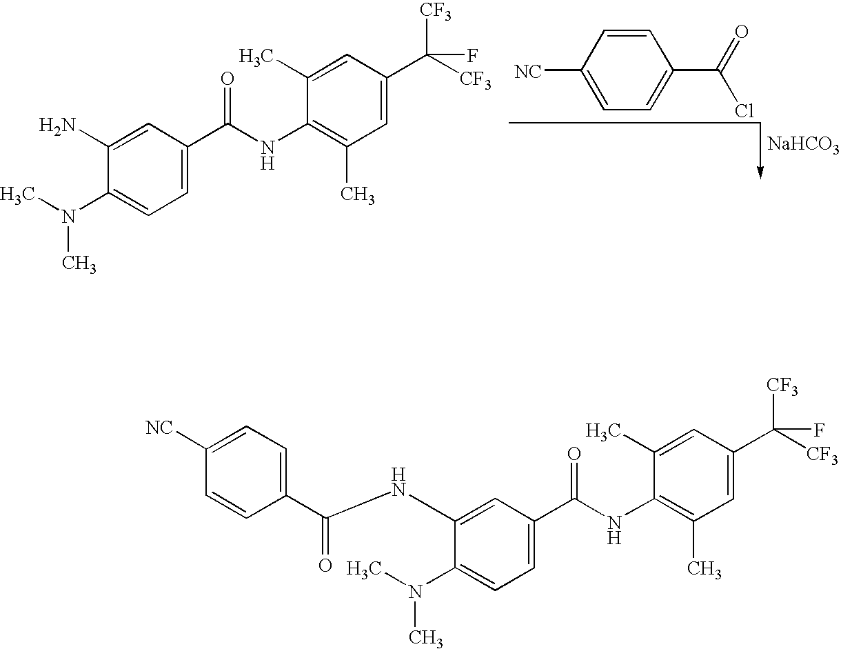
C1=C(C(NC2=C(C)C=C(C([CF3])([CF3])F)C=C2C)=O)C=C(N)C(N(C)C)=C1.C1=CC([NC])=CC=C1C(=O)Cl.[NaHCO3].C1=C(C(NC2=C(C)C=C(C([CF3])([CF3])F)C=C2C)=O)C=C(NC(C2=CC=C([NC])C=C2)=O)C(N(C)C)=C1
